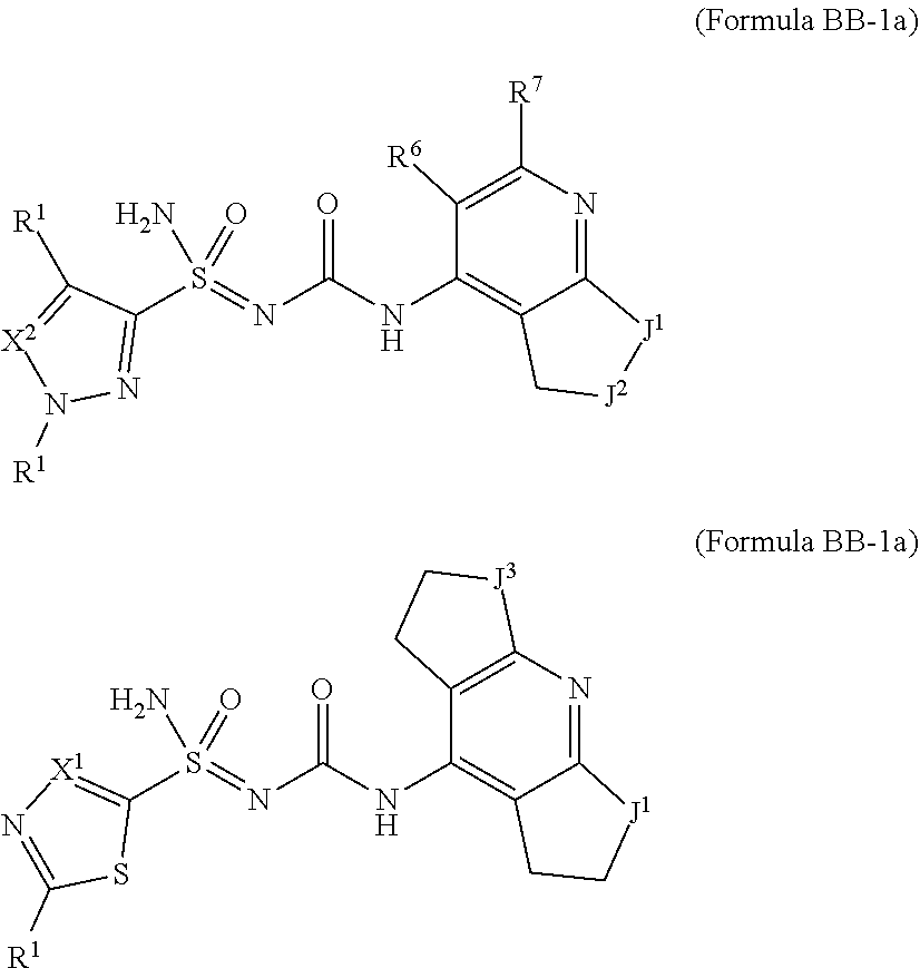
C1([R6])=C([R7])N=C2C(=C1NC(N=S(C1=NN([R1])[X2]=C1[R1])(N)=O)=O)C[J2][J1]2.C12=C(N=C3C(=C1NC(N=S(C1=[X1]N=C([R1])S1)(N)=O)=O)CC[J1]3)[J3]CC2
